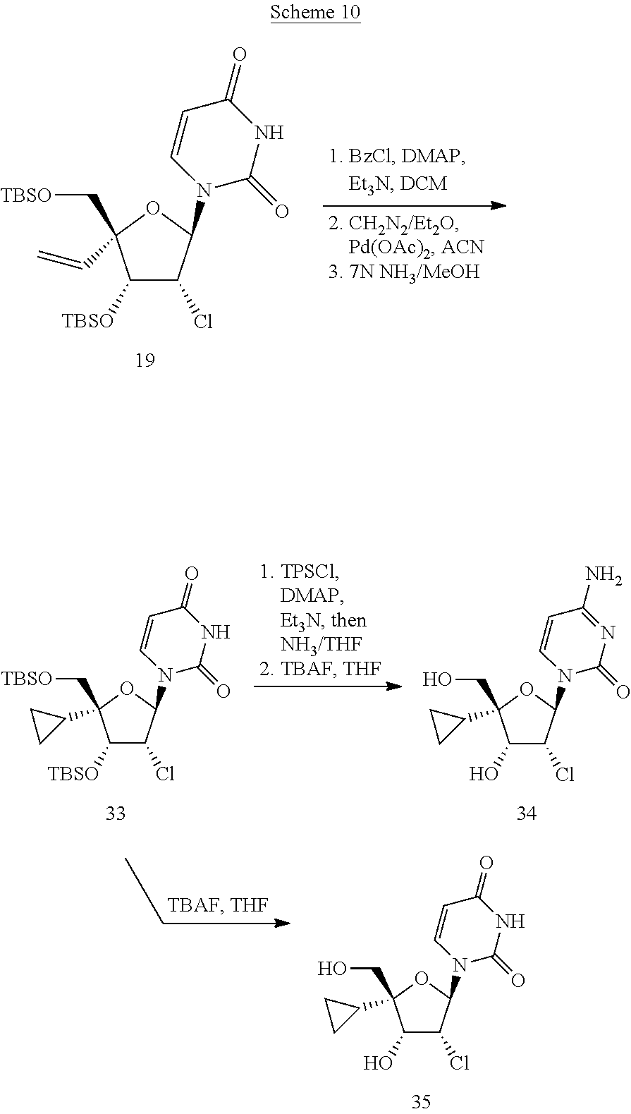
C1([TBSO])C(Cl)C(N2C(=O)NC(=O)C=C2)OC1(C[TBSO])C=C.C1([TBSO])C(Cl)C(N2C(=O)NC(=O)C=C2)OC1(C[TBSO])C1CC1.C1(O)C(Cl)C(N2C(=O)N=C(N)C=C2)OC1(CO)C1CC1.C1(O)C(Cl)C(N2C(=O)NC(=O)C=C2)OC1(CO)C1CC1
